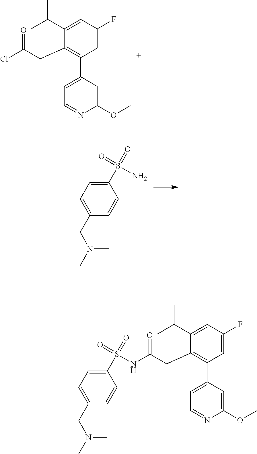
C1=C(F)C=C(C(C)C)C(CC(Cl)=O)=C1C1=CC=NC(OC)=C1.C1(S(N)(=O)=O)=CC=C(CN(C)C)C=C1.C1=C(F)C=C(C(C)C)C(CC(=O)NS(C2=CC=C(CN(C)C)C=C2)(=O)=O)=C1C1=CC=NC(OC)=C1
